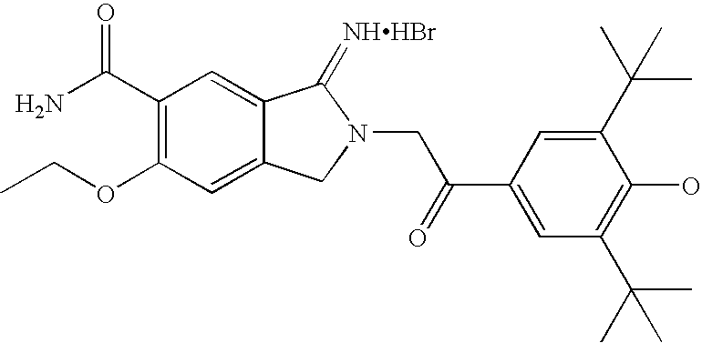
C1(C(N)=O)=C(OCC)C=C2C(=C1)C(=[NHHBr])N(CC(C1=CC(C(C)(C)C)=C(O)C(C(C)(C)C)=C1)=O)C2
